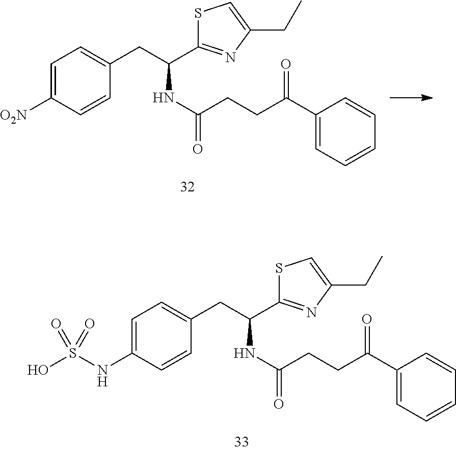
C1=C([O2N])C=CC(CC(C2=NC(CC)=CS2)NC(CCC(C2=CC=CC=C2)=O)=O)=C1.C1=C(NS(O)(=O)=O)C=CC(CC(C2=NC(CC)=CS2)NC(CCC(C2=CC=CC=C2)=O)=O)=C1
